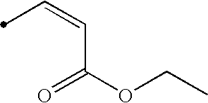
C(=CC(OCC)=O)C
